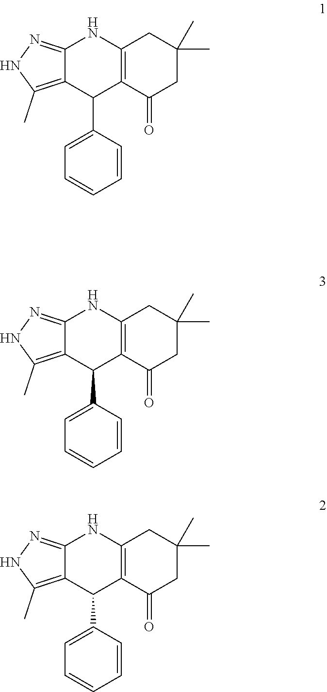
C12=C(C(=O)CC(C)(C)C1)C(C1=CC=CC=C1)C1=C(C)NN=C1N2.C12=C(C(=O)CC(C)(C)C1)C(C1=CC=CC=C1)C1=C(C)NN=C1N2.C12=C(C(=O)CC(C)(C)C1)C(C1=CC=CC=C1)C1=C(C)NN=C1N2
